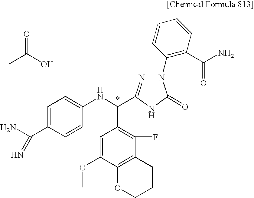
C1=C(C(=N)N)C=CC(NC(C2=C(F)C3=C(C(OC)=C2)OCCC3)C2=NN(C3=C(C(N)=O)C=CC=C3)C(=O)N2)=C1.CC(O)=O
